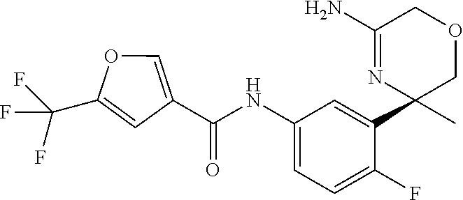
C1(C(NC2=CC=C(F)C(C3(C)COCC(N)=N3)=C2)=O)=COC(C(F)(F)F)=C1
